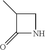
C1(C)C(=O)NC1
